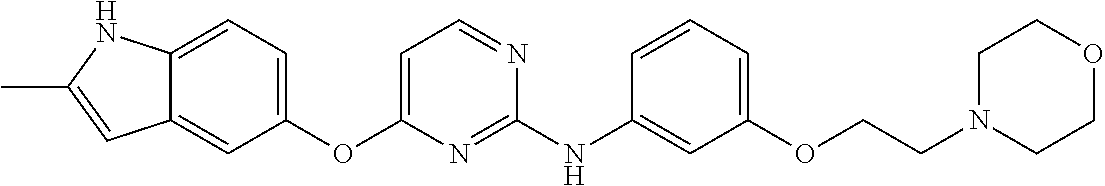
C12=CC=C(OC3=CC=NC(NC4=CC(OCCN5CCOCC5)=CC=C4)=N3)C=C1C=C(C)N2
